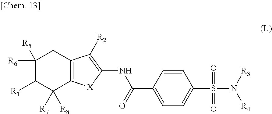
C12=C([X]C(NC(C3=CC=C(S(N([R3])[R4])(=O)=O)C=C3)=O)=C1[R2])C([R7])([R8])C([R1])C([R6])([R5])C2
